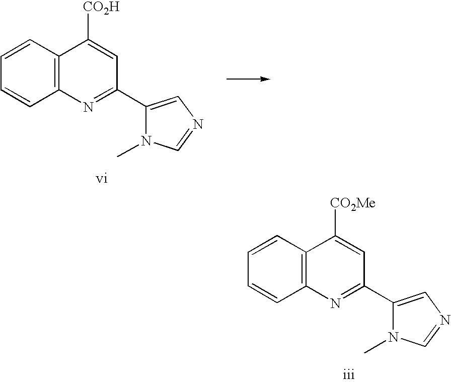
C1=CC2=C(C=C1)C([CO2H])=CC(C1=CN=CN1C)=N2.C1=CC2=C(C=C1)C([CO2Me])=CC(C1=CN=CN1C)=N2
